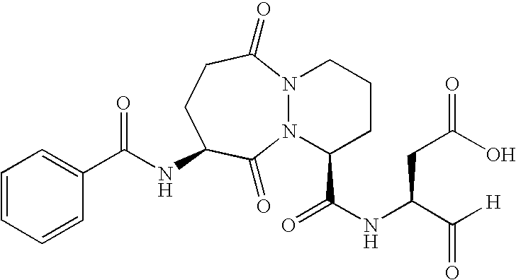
C1=CC=CC(C(NC2CCC(=O)N3N(C2=O)C(C(NC(C([H])=O)CC(O)=O)=O)CCC3)=O)=C1
